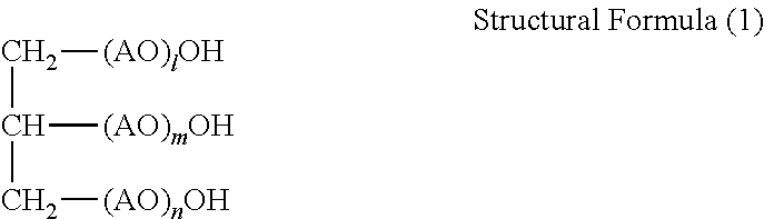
C(C(C[(AO)nOH])[(AO)mOH])[(AO)lOH]
